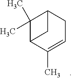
C1(C)(C)C2C(C)=CCC1C2
